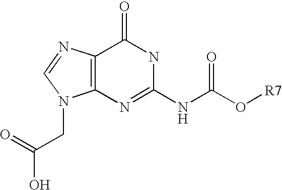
C12=C(N=C(NC(=O)O[R7])NC1=O)N(CC(O)=O)C=N2
